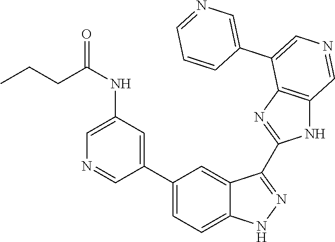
C(NC1=CN=CC(C2=CC=C3C(=C2)C(C2=NC4=C(N2)C=NC=C4C2=CN=CC=C2)=NN3)=C1)(=O)CCC
